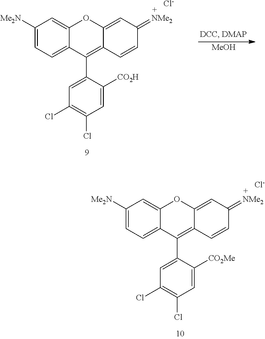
C1([Me2N])=CC=C2C(=C1)OC1=CC(=[NMe2])C=CC1=C2C1=CC(Cl)=C(Cl)C=C1[CO2Me].[Cl-].C1([Me2N])=CC=C2C(=C1)OC1=CC(=[NMe2])C=CC1=C2C1=CC(Cl)=C(Cl)C=C1[CO2H].[Cl-].[MeOH]
